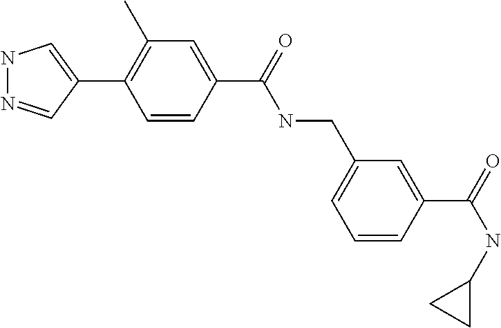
N1N=CC(C2=C(C)C=C(C(=O)NCC3=CC=CC(C(=O)NC4CC4)=C3)C=C2)=C1
